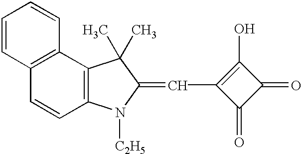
C1=CC2=C(C=C1)C1=C(C=C2)N([C2H5])C(=CC2=C(O)C(=O)C2=O)C1(C)C
